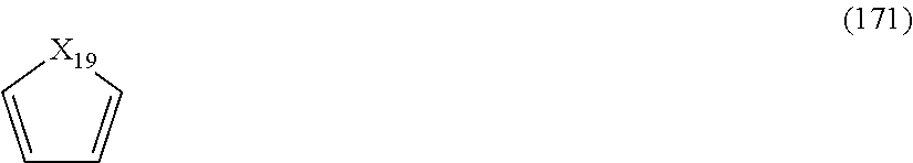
C1=C[X19]C=C1
